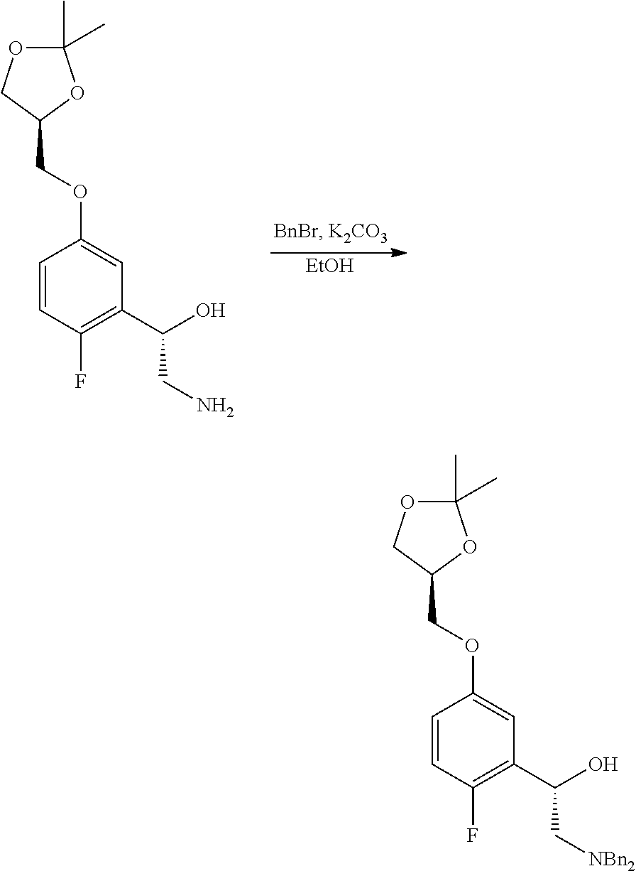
C1=CC(F)=C(C(O)CN)C=C1OCC1OC(C)(C)OC1.[EtOH].C1=CC(F)=C(C(O)C[NBn2])C=C1OCC1OC(C)(C)OC1
